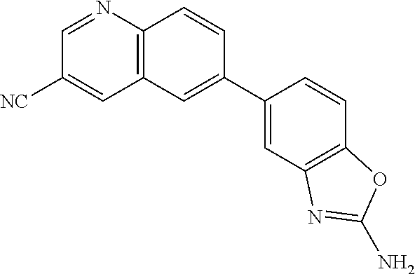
C12=C(C=CC(C3=CC4=C(C=C3)OC(N)=N4)=C1)N=CC([NC])=C2
